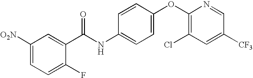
C1([O2N])=CC=C(F)C(C(NC2=CC=C(OC3=C(Cl)C=C([CF3])C=N3)C=C2)=O)=C1
